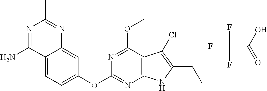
C1(OCC)=NC(OC2=CC=C3C(=C2)N=C(C)N=C3N)=NC2=C1C(Cl)=C(CC)N2.FC(C(=O)O)(F)F
